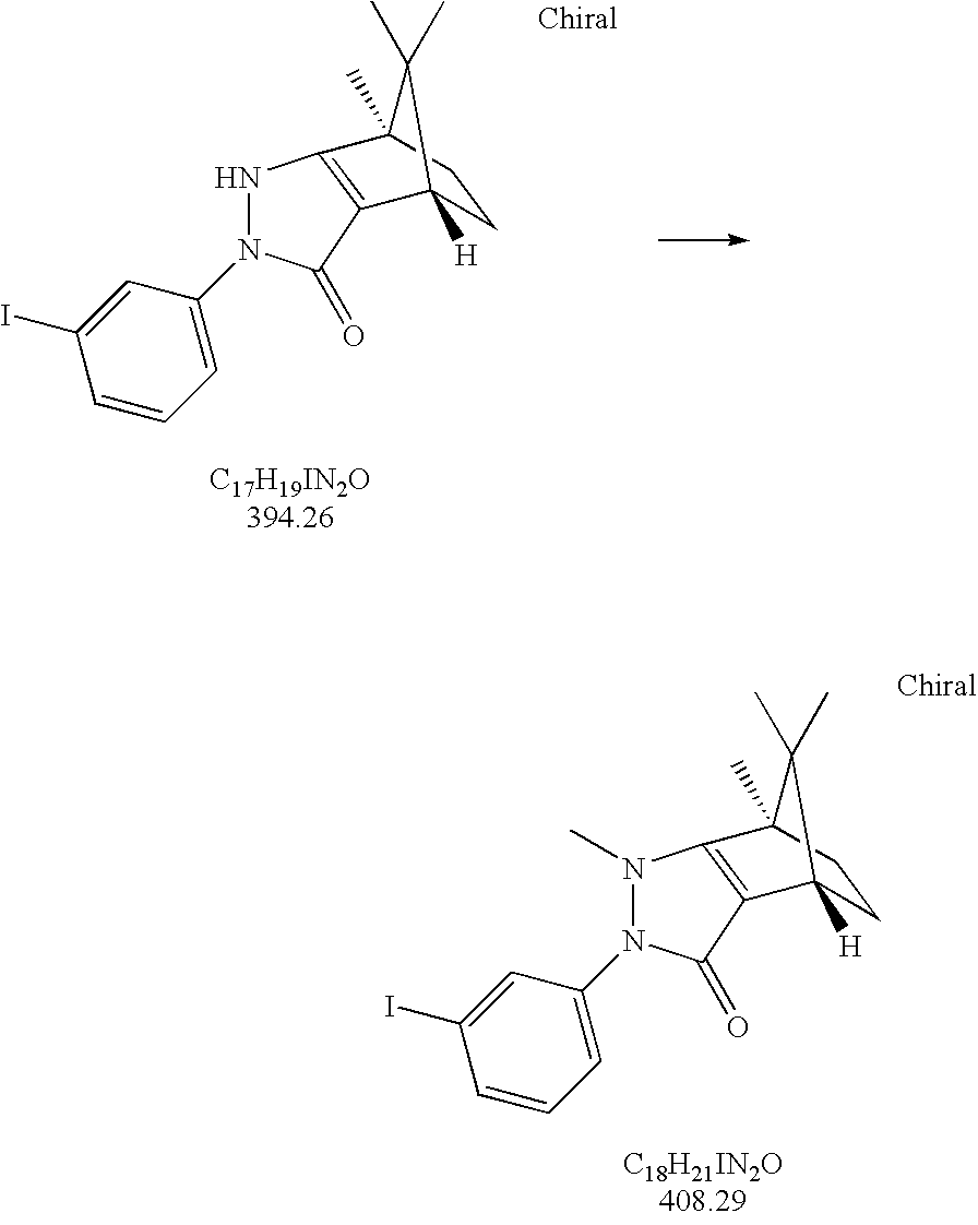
[C18H21IN2O408.29].N1(C)N(C2=CC=CC(I)=C2)C(=O)C2=C1C1(C)CCC2([H])C1(C)C.[C17H19IN2O394.26].N1N(C2=CC=CC(I)=C2)C(=O)C2=C1C1(C)CCC2([H])C1(C)C
